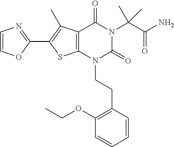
C12=C(N(CCC3=C(OCC)C=CC=C3)C(=O)N(C(C(N)=O)(C)C)C1=O)SC(C1=NC=CO1)=C2C
